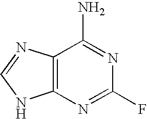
C12=C(N=CN1)C(N)=NC(F)=N2
